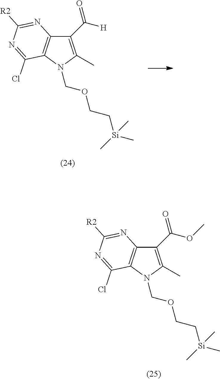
C1(C([H])=O)=C(C)N(COCC[Si](C)(C)C)C2=C1N=C([R2])N=C2Cl.C1(C(OC)=O)=C(C)N(COCC[Si](C)(C)C)C2=C1N=C([R2])N=C2Cl
